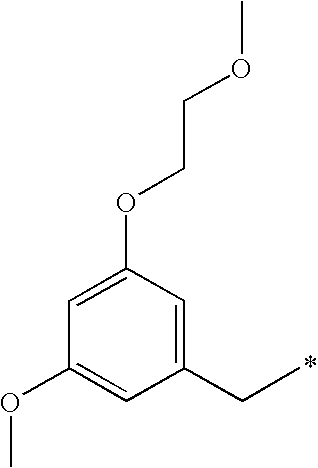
C1(CC)=CC(OCCOC)=CC(OC)=C1
